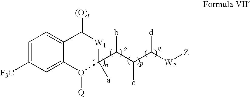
C1=C([F3C])C=C2C(=C1)C(=[(O)t])[W1]C([a])(C(b)C(c)C([d])[W2][Z])O2[Q]
